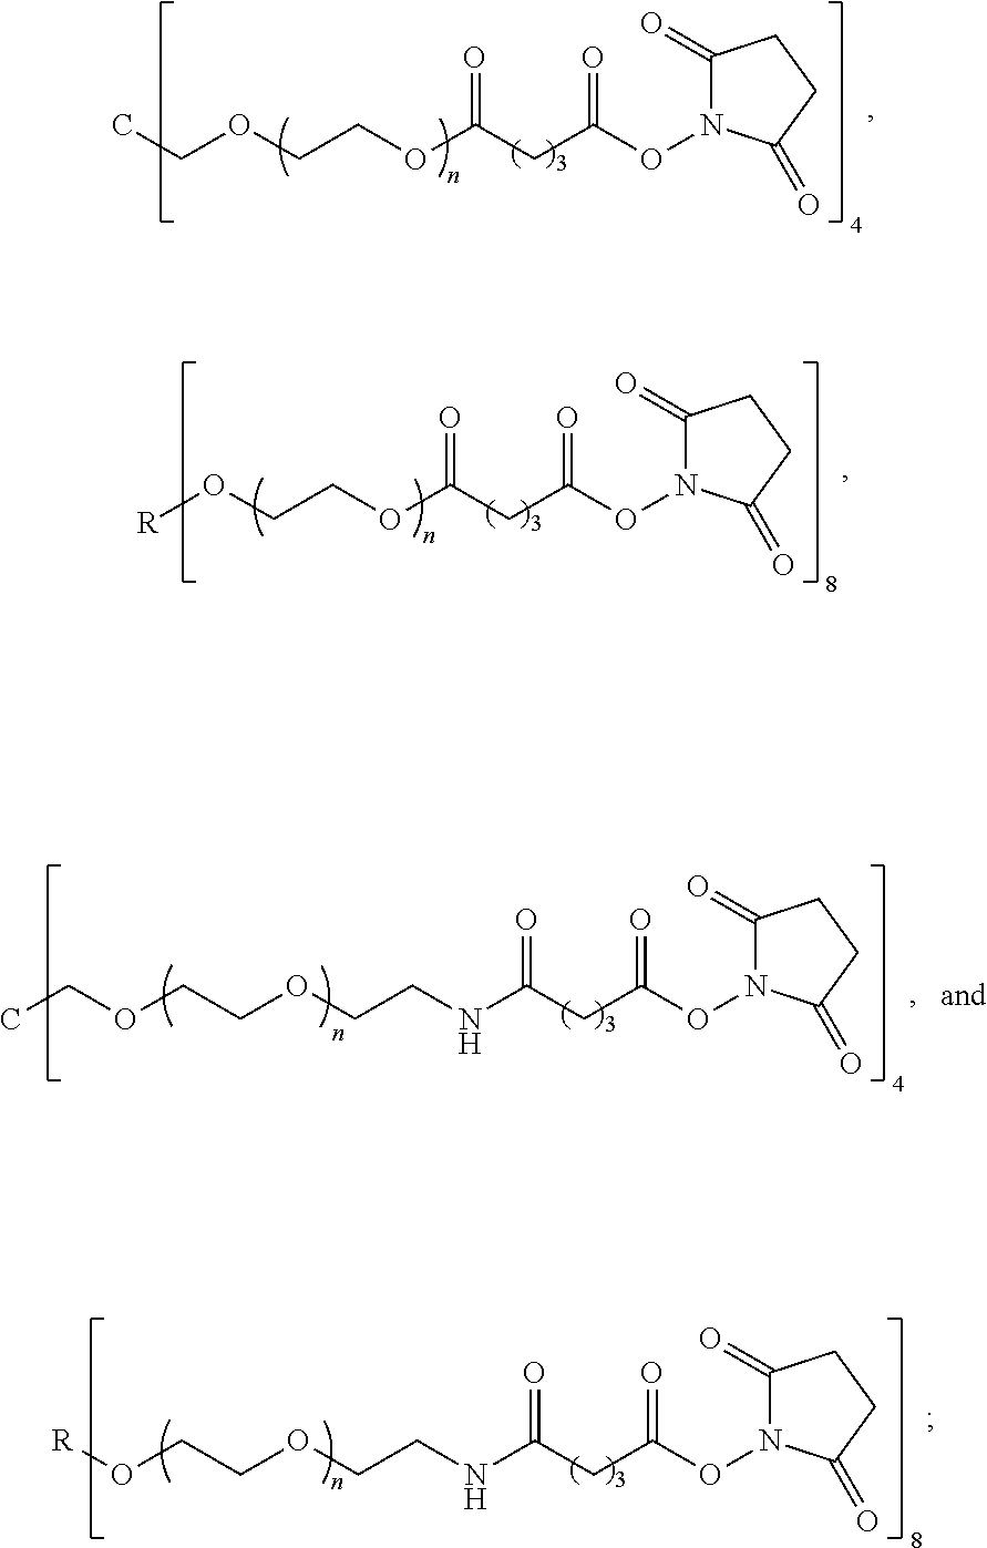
CCOCCOC(CC(ON1C(=O)CCC1=O)=O)=O.[R]OCCOC(CC(ON1C(=O)CCC1=O)=O)=O.CCOCCOCCNC(CC(ON1C(=O)CCC1=O)=O)=O.[R]OCCOCCNC(CC(ON1C(=O)CCC1=O)=O)=O
